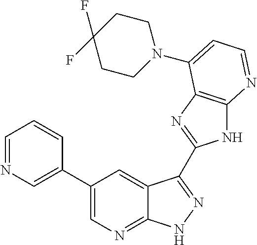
C1(C2=CN=CC=C2)=CN=C2C(=C1)C(C1=NC3=C(N1)N=CC=C3N1CCC(F)(F)CC1)=NN2
